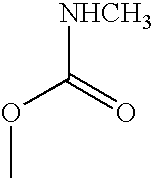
[NHCH3]C(OC)=O
